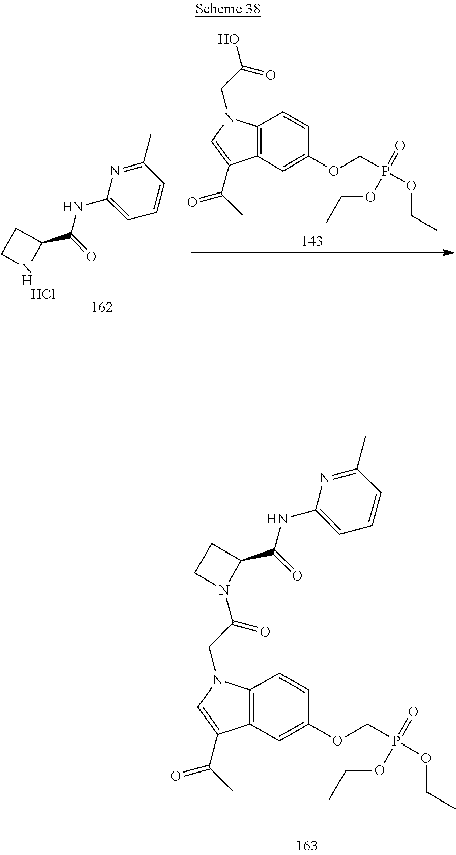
C12=C(C=C(OCP(OCC)(=O)OCC)C=C1)C(C(C)=O)=CN2CC(O)=O.C1CNC1C(NC1=CC=CC(C)=N1)=O.Cl.C12=C(C=C(OCP(OCC)(=O)OCC)C=C1)C(C(C)=O)=CN2CC(=O)N1CCC1C(NC1=CC=CC(C)=N1)=O
